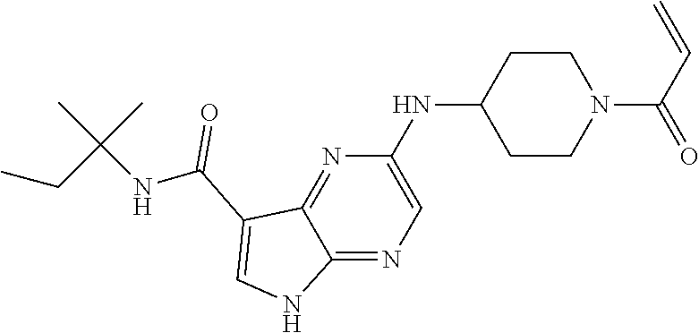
C1(NC2CCN(C(C=C)=O)CC2)=CN=C2C(=N1)C(C(NC(C)(CC)C)=O)=CN2
